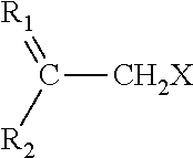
[R1]=C([R2])[CH2X]
